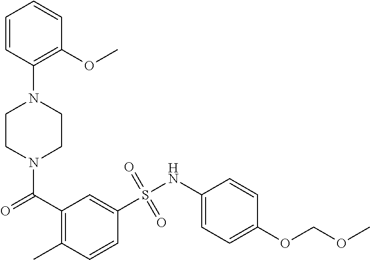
N1(C(=O)C2=C(C)C=CC(S(NC3=CC=C(OCOC)C=C3)(=O)=O)=C2)CCN(C2=C(OC)C=CC=C2)CC1
